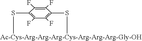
[Ac-Cys-Arg-Arg-Arg-Cys-Arg-Arg-Arg-Gly-OH]1SC2=C(F)C(F)=C(C(F)=C2F)S1
